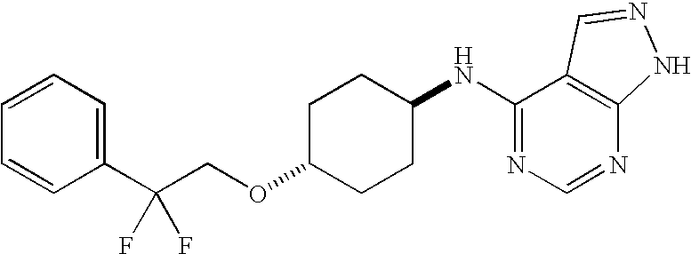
N(C1CCC(OCC(C2=CC=CC=C2)(F)F)CC1)C1=NC=NC2=C1C=NN2
